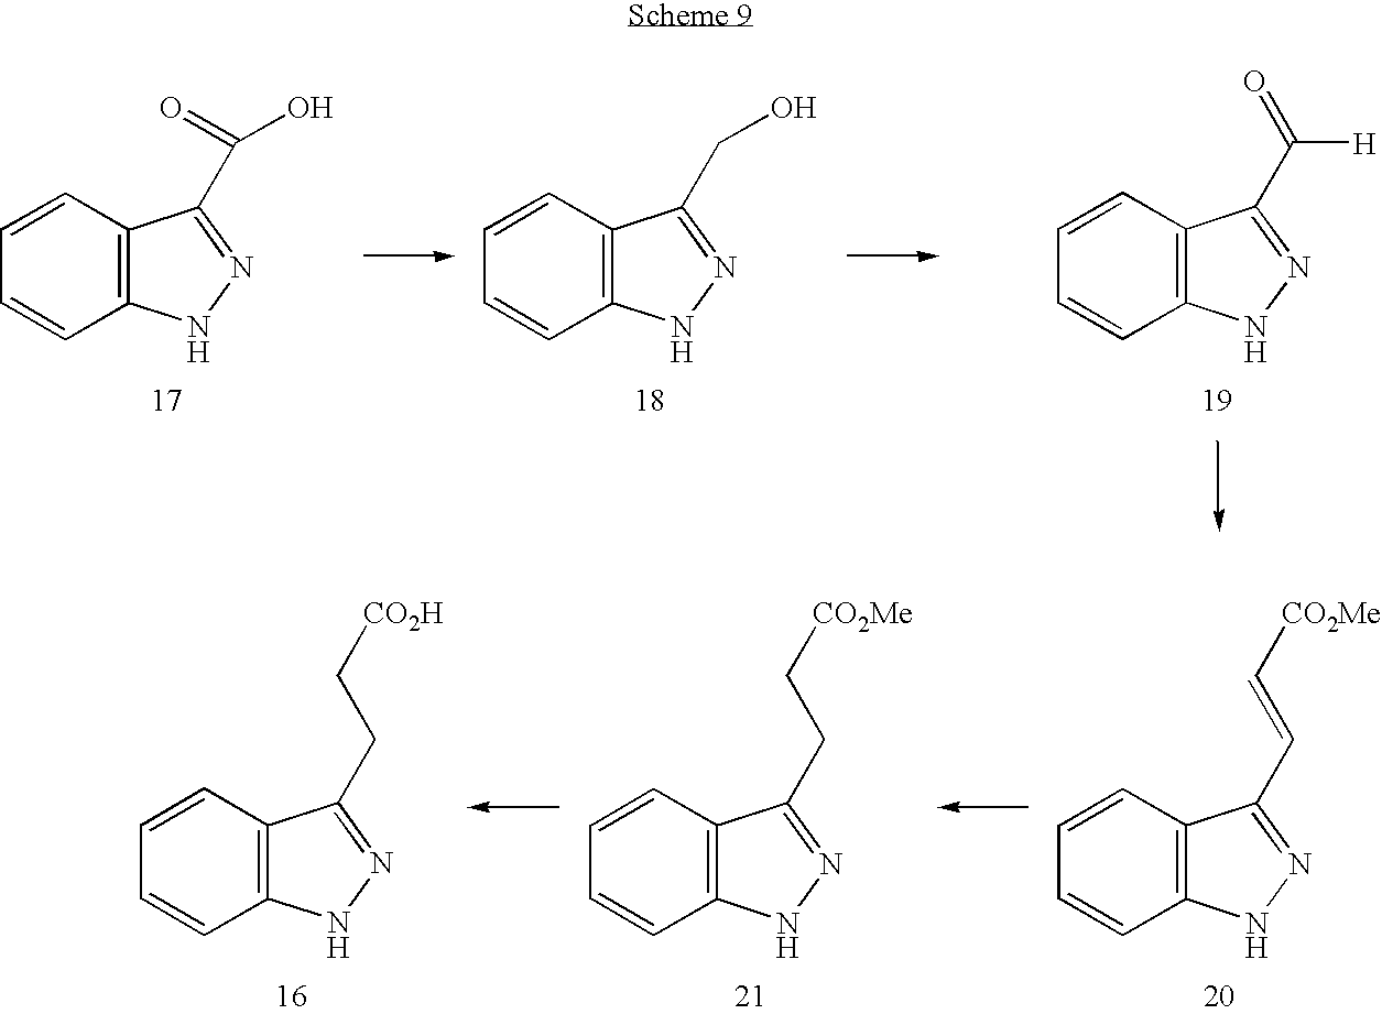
C1=CC=CC2=C1C(C(=O)O)=NN2.C1=CC=CC2=C1C(CO)=NN2.C1=CC=CC2=C1C(C(=O)[H])=NN2.C1=CC=CC2=C1C(C=C[CO2Me])=NN2.C1=CC=CC2=C1C(CC[CO2Me])=NN2.C1=CC=CC2=C1C(CC[CO2H])=NN2
